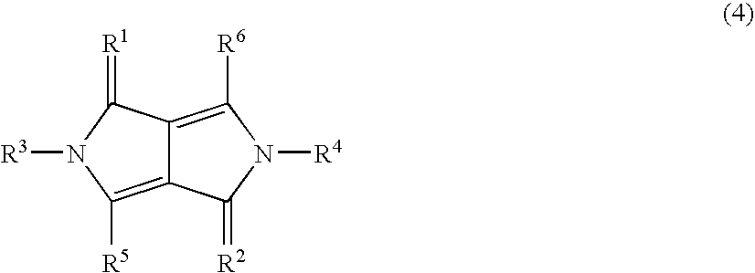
C12=C([R5])N([R3])C(=[R1])C1=C([R6])N([R4])C2=[R2]
